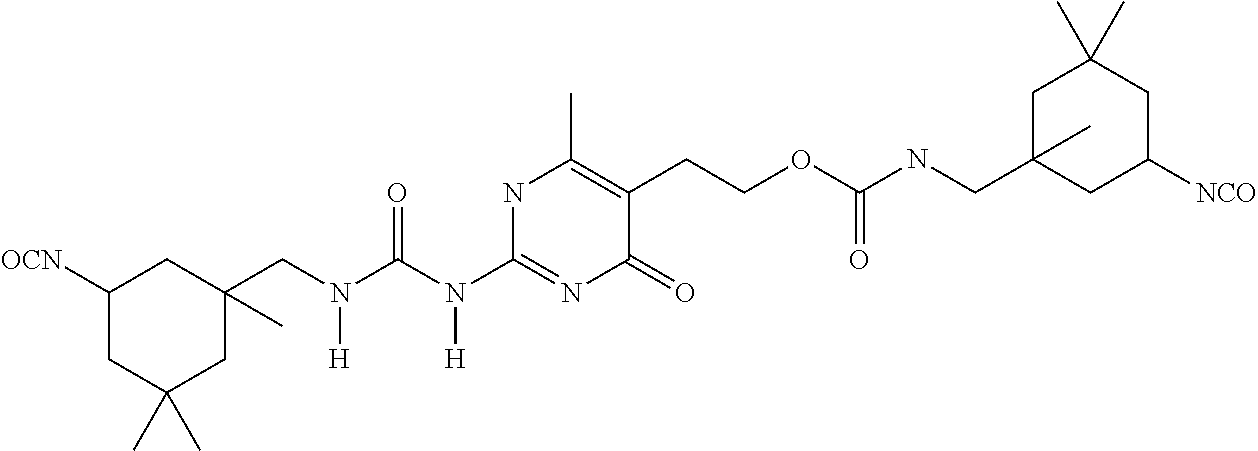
N(C(N(CC1(C)CC([OCN])CC(C)(C)C1)[H])=O)([H])C1=NC(=O)C(CCOC(NCC2(C)CC([NCO])CC(C)(C)C2)=O)=C(C)N1
